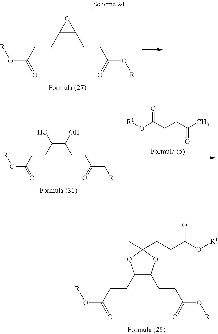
O(C(CCC1C(CCC(O[R])=O)OC(C)(CCC(O[R1])=O)O1)=O)[R].O(C(CCC1C(CCC(O[R])=O)O1)=O)[R].C(CCC(C(CCC(=O)C[R])O)O)(=O)O[R].O=C(CCC(C)=O)O[R1]
